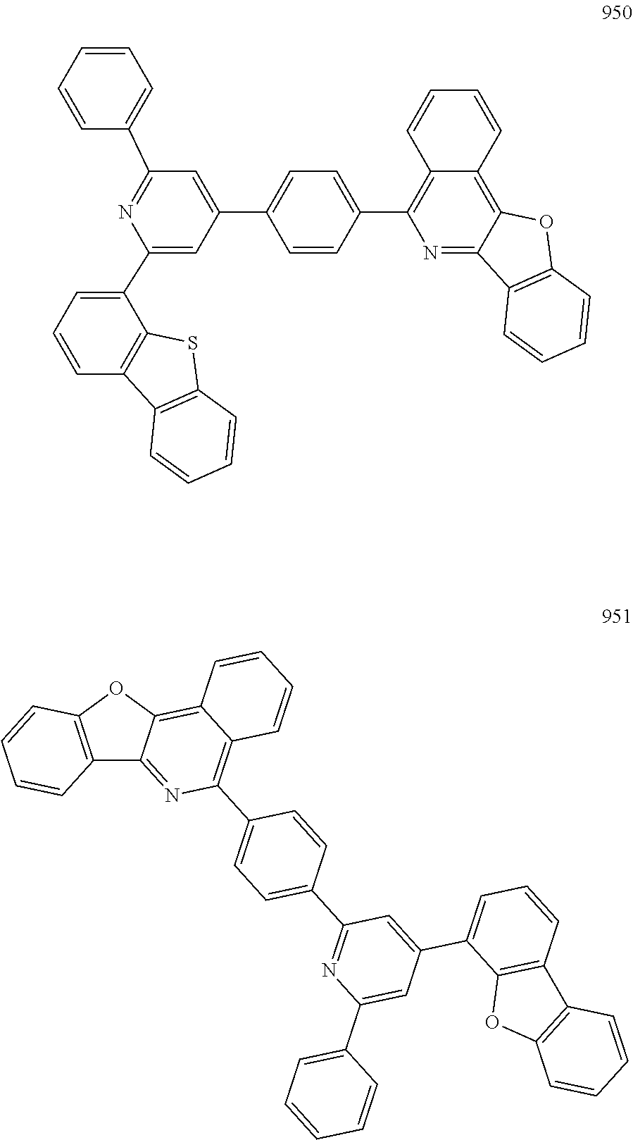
C12=C(C3=CC=C(C4=CC(C5=CC=CC=C5)=NC(C5=CC=CC6=C5SC5=C6C=CC=C5)=C4)C=C3)N=C3C(=C1C=CC=C2)OC1=C3C=CC=C1.C1(C2=CC(C3=CC=C(C4=C5C(=C6C(=N4)C4=C(C=CC=C4)O6)C=CC=C5)C=C3)=NC(C3=CC=CC=C3)=C2)=CC=CC2=C1OC1=C2C=CC=C1
